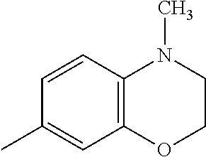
C12=C(C=CC(C)=C1)N(C)CCO2
